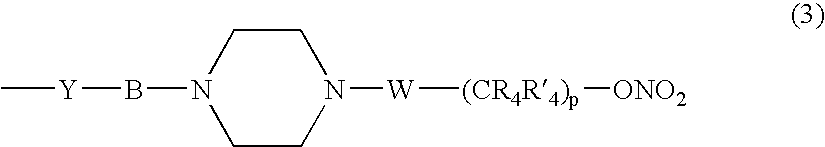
C1CN([W][(CR4R4)p][ONO2])CCN1B[Y]C
